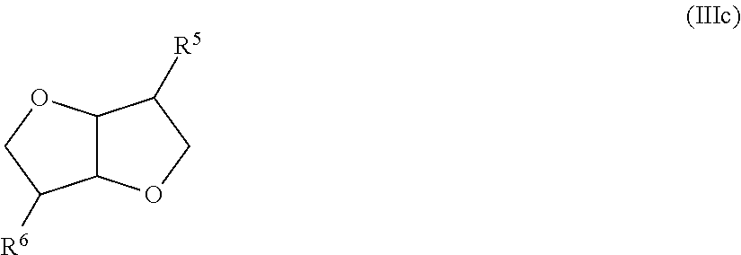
C12C(OCC1[R5])C([R6])CO2
